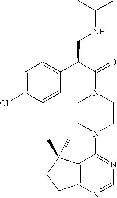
C12=C(N=CN=C1N1CCN(C(=O)C(C3=CC=C(Cl)C=C3)CNC(C)C)CC1)CCC2(C)C
